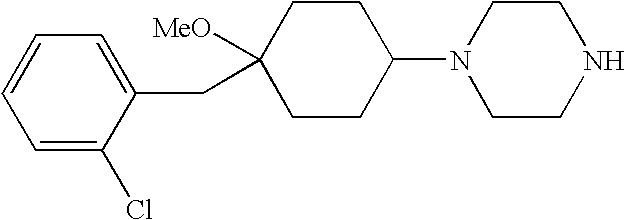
C1=C(Cl)C(CC2([MeO])CCC(N3CCNCC3)CC2)=CC=C1
